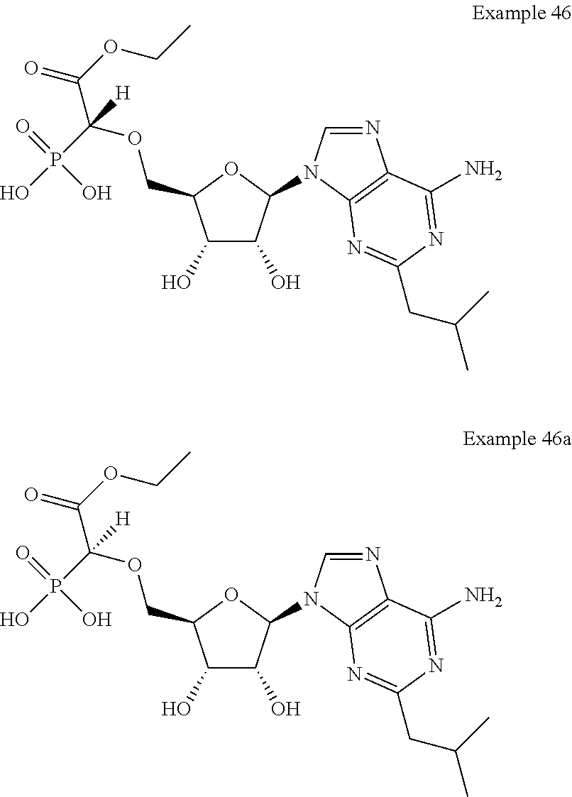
C(CC1=NC2=C(N=CN2C2C(O)C(O)C(COC(C(=O)OCC)([H])P(O)(=O)O)O2)C(N)=N1)(C)C.C(CC1=NC2=C(N=CN2C2C(O)C(O)C(COC(C(=O)OCC)([H])P(O)(=O)O)O2)C(N)=N1)(C)C
